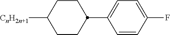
C1([CnH2n+1])CCC(C2=CC=C(F)C=C2)CC1
